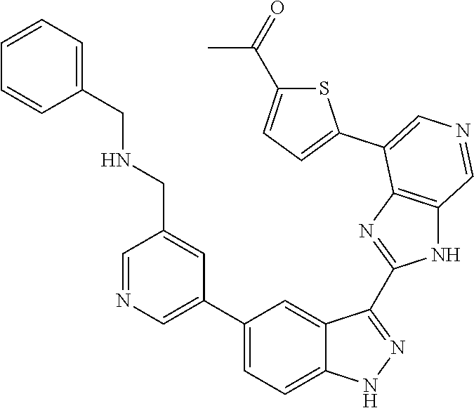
C1(C2=CN=CC(CNCC3=CC=CC=C3)=C2)=CC=C2C(=C1)C(C1=NC3=C(N1)C=NC=C3C1=CC=C(C(=O)C)S1)=NN2
